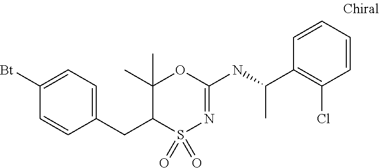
C1(CC2S(=O)(=O)N=C(NC(C3=C(Cl)C=CC=C3)C)OC2(C)C)=CC=C([Bt])C=C1
